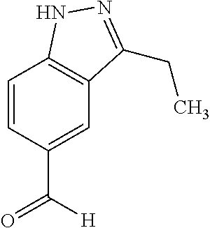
C1=CC(C([H])=O)=CC2=C1NN=C2CC
